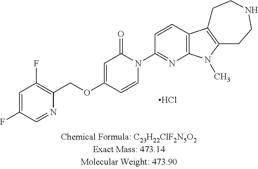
Cl.C1=C(F)C=NC(COC2=CC(=O)N(C3=NC4=C(C=C3)C3=C(N4C)CCNCC3)C=C2)=C1F
